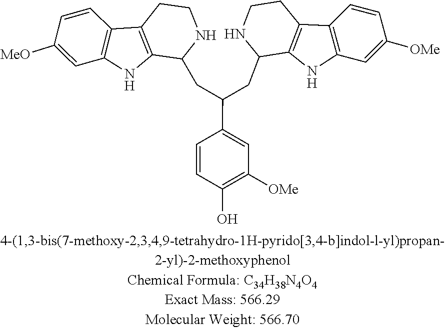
C1(C(CC2C3=C(C4=C(N3)C=C([MeO])C=C4)CCN2)CC2NCCC3=C2NC2=C3C=CC([OMe])=C2)=CC([OMe])=C(O)C=C1
